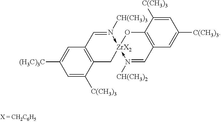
C12=C(C([C(CH3)3])=CC([(H3C)3C])=C1)C[ZrX2]1(-N([CH(CH3)3])=C2)-N([CH(CH3)2])=CC2=C(O1)C([C(CH3)3])=CC([C(CH3)3])=C2
